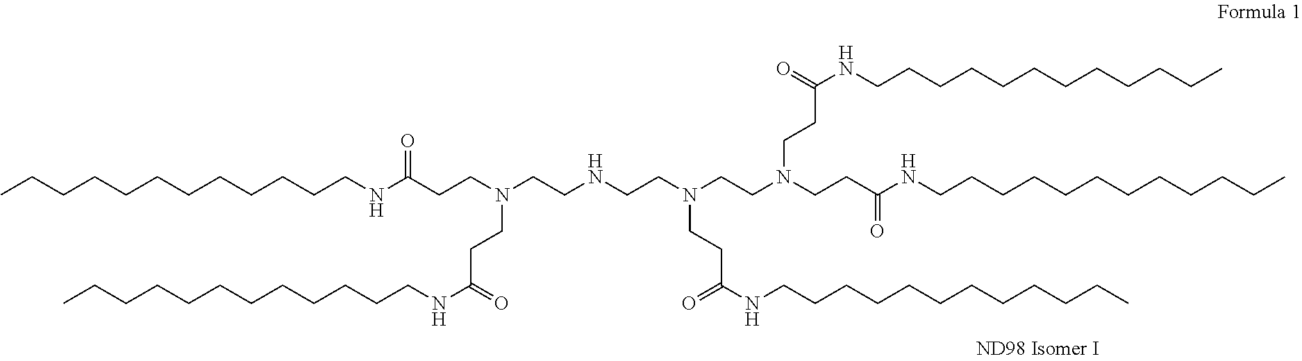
CCCCCCCCCCCCNC(CCN(CCNCCN(CCN(CCC(NCCCCCCCCCCCC)=O)CCC(=O)NCCCCCCCCCCCC)CCC(=O)NCCCCCCCCCCCC)CCC(=O)NCCCCCCCCCCCC)=O
